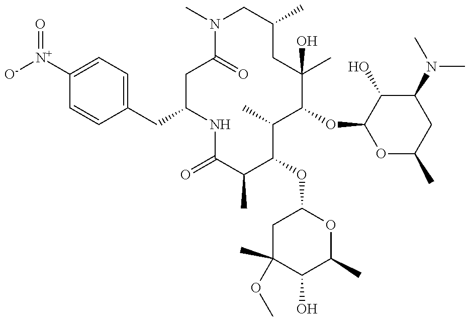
C1(CC2NC(=O)C(C)C(OC3CC(C)(OC)C(O)C(C)O3)C(C)C(OC3OC(C)CC(N(C)C)C3O)C(C)(O)CC(C)CN(C)C(=O)C2)=CC=C([N+](=O)[O-])C=C1
